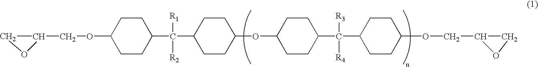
C1OC1COC1CCC(C(C2CCC(OC3CCC(C([R3])([R4])C4CCC(OCC5CO5)CC4)CC3)CC2)([R1])[R2])CC1
